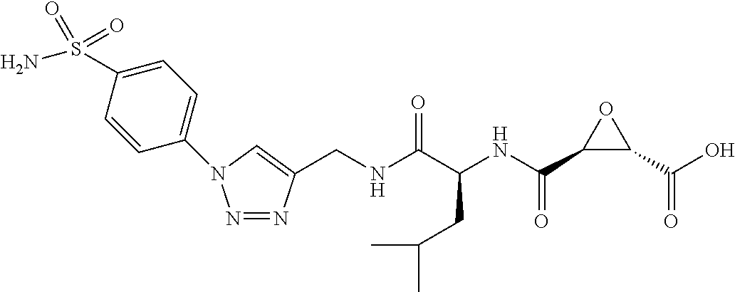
N(C(C(NC(C1C(C(O)=O)O1)=O)CC(C)C)=O)CC1=CN(C2=CC=C(S(=O)(N)=O)C=C2)N=N1
